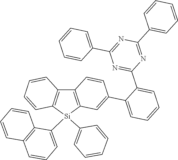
C12=C([Si](C3=CC=CC4=C3C=CC=C4)(C3=CC=CC=C3)C3=C1C=CC(C1=CC=CC=C1C1=NC(C4=CC=CC=C4)=NC(C4=CC=CC=C4)=N1)=C3)C=CC=C2
